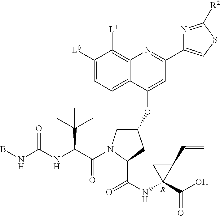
BNC(NC(C(=O)N1CC(OC2=CC(C3=CSC([R2])=N3)=NC3=C([L1])C([L0])=CC=C23)CC1C(NC1(C(O)=O)C(C=C)C1)=O)C(C)(C)C)=O.[R]
